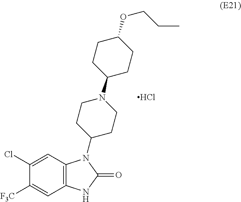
C1(Cl)=CC2=C(C=C1[F3C])NC(=O)N2C1CCN(C2CCC(OCCC)CC2)CC1.Cl
